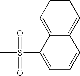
C1=CC=C2C(=C1)C=CC=C2S(C)(=O)=O
